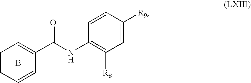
C1=CC=CC(C(NC2=C([R8])C=C([R9])C=C2)=O)=C1.B
